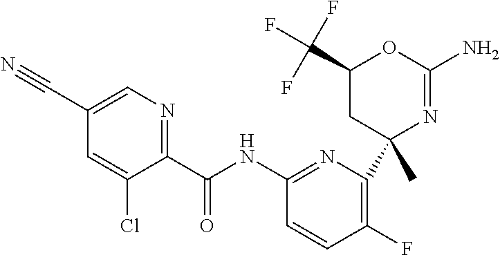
C1(C(NC2=NC(C3(C)N=C(N)OC(C(F)(F)F)C3)=C(F)C=C2)=O)=NC=C(C#N)C=C1Cl
